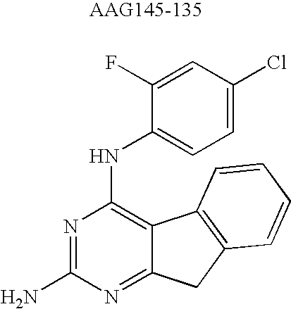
N1=C(N)N=C2C(=C1NC1=CC=C(Cl)C=C1F)C1=C(C2)C=CC=C1
